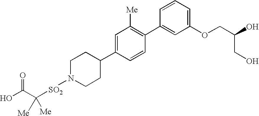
OC(C([Me])([Me])[SO2]N1CCC(C2=CC([Me])=C(C3=CC(OCC(O)CO)=CC=C3)C=C2)CC1)=O
